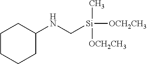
C1CCCC(NC[Si]([OCH2CH3])(C)[OCH2CH3])C1
